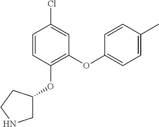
C1(OC2=C(OC3CNCC3)C=CC(Cl)=C2)=CC=C(C)C=C1
